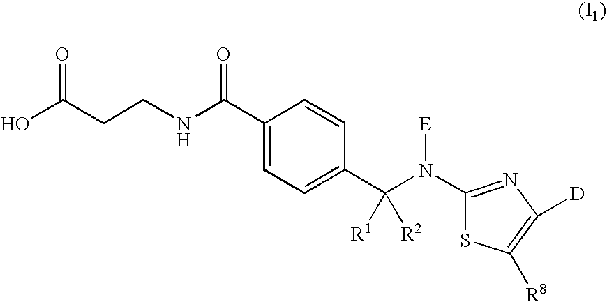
OC(CCNC(C1=CC=C(C(N(C2=NC([D])=C([R8])S2)[E])([R1])[R2])C=C1)=O)=O
